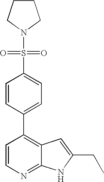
C1=CN=C2C(=C1C1=CC=C(S(=O)(N3CCCC3)=O)C=C1)C=C(CC)N2
